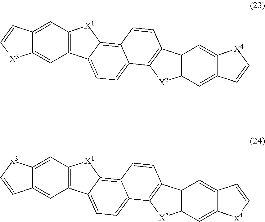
C12=C(C=C3C(=C1)[X4]C=C3)[X2]C1=C2C=CC2=C3C(=CC=C12)C1=C([X1]3)C=C2C(=C1)[X3]C=C2.C12=C(C=C3C(=C1)C=C[x4]3)[X2]C1=C2C=CC2=C3C(=CC=C12)C1=C([X1]3)C=C2C(=C1)C=C[x3]2
